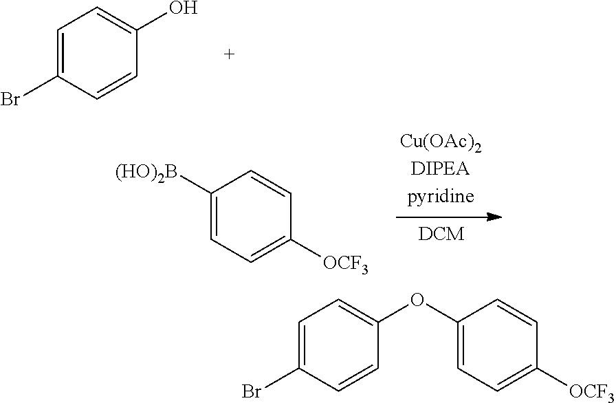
C1=C(Br)C=CC(O)=C1.C1([(HO)2B])=CC=C([OCF3])C=C1.C1=C(Br)C=CC(OC2=CC=C([OCF3])C=C2)=C1
